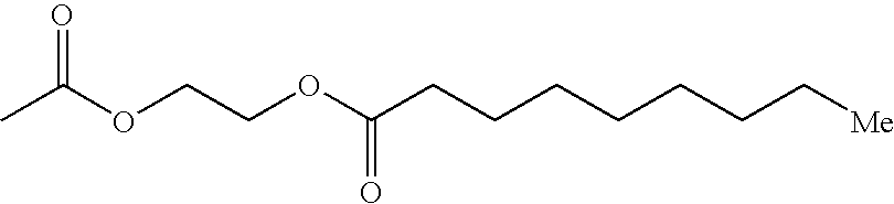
O=C(OCCOC(CCCCCCC[Me])=O)C
